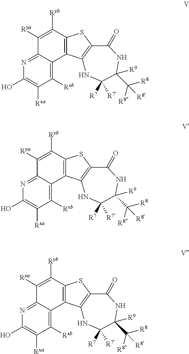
C1(O)=C([Rxa])C([Rxb])=C2C(=N1)C([Rya])=C([Ryb])C1=C2C2=C(S1)C(=O)NC(C([R8])([R8])[R8])([R9])C([R7])([R7])N2.C1(O)=C([Rxa])C([Rxb])=C2C(=N1)C([Rya])=C([Ryb])C1=C2C2=C(S1)C(=O)NC(C([R8])([R8])[R8])([R9])C([R7])([R7])N2.C1(O)=C([Rxa])C([Rxb])=C2C(=N1)C([Rya])=C([Ryb])C1=C2C2=C(S1)C(=O)NC(C([R8])([R8])[R8])([R9])C([R7])([R7])N2
